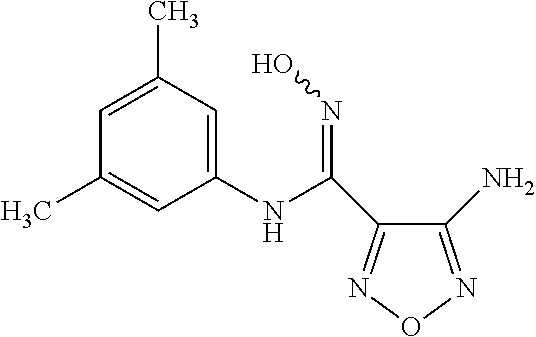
C1(NC(=NO)C2=NON=C2N)=CC(C)=CC(C)=C1
